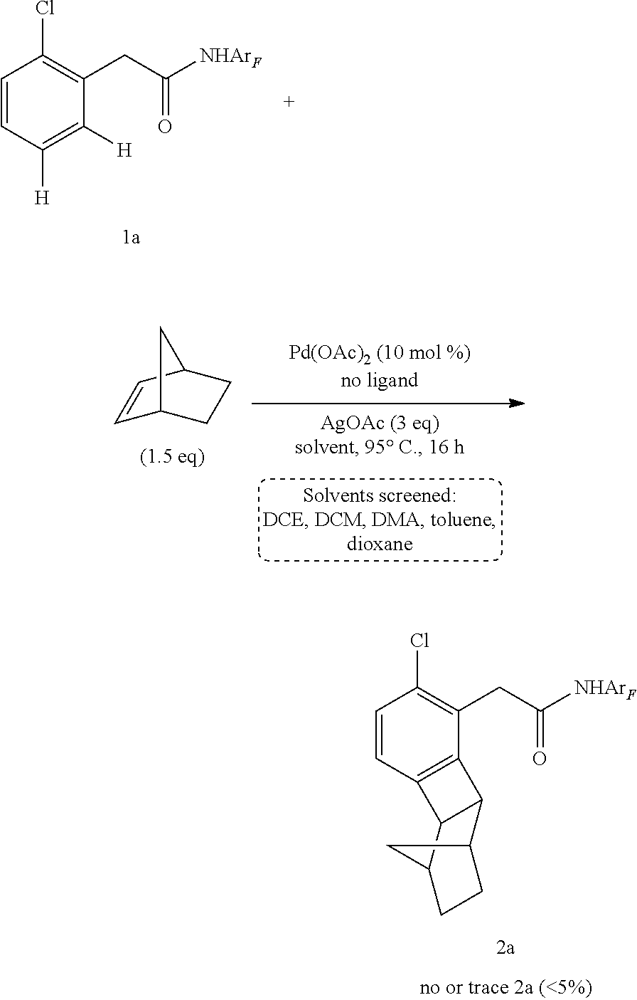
C1([H])=C([H])C(CC([NHArF])=O)=C(Cl)C=C1.C12CCC(C1)C=C2.C12=C(C(CC([NHArF])=O)=C(Cl)C=C1)C1C3CCC(C3)C21
